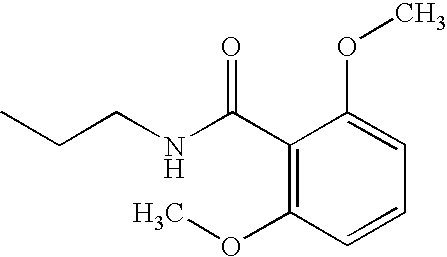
C1(C(NCCC)=O)=C(OC)C=CC=C1OC
